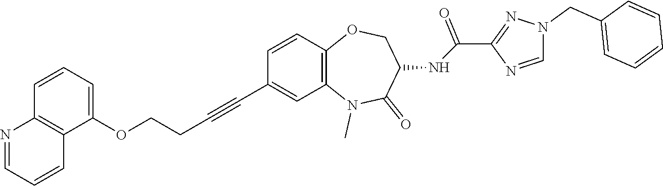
C12=C(N(C)C(=O)C(NC(C3=NN(CC4=CC=CC=C4)C=N3)=O)CO1)C=C(C#CCCOC1=CC=CC3=C1C=CC=N3)C=C2
